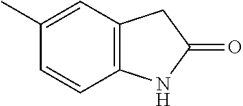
C12=C(C=C(C)C=C1)CC(=O)N2
